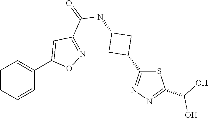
C1=CC=CC(C2=CC(C(=O)NC3CC(C4=NN=C(C(O)O)S4)C3)=NO2)=C1
